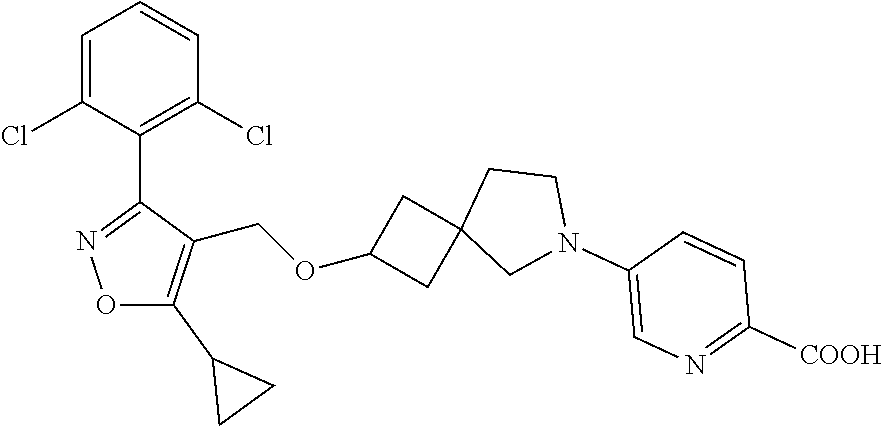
C1=C(Cl)C(C2=NOC(C3CC3)=C2COC2CC3(C2)CN(C2=CN=C([COOH])C=C2)CC3)=C(Cl)C=C1
